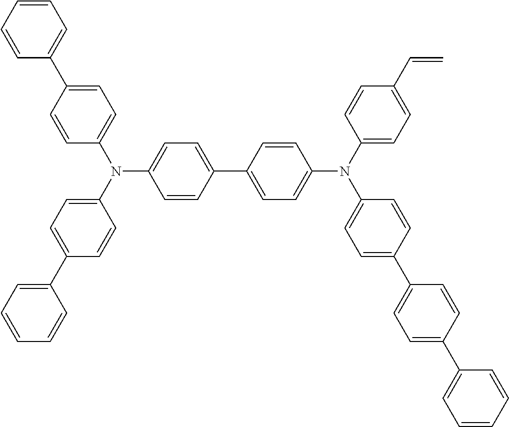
C1(C2=CC=C(N(C3=CC=C(C4=CC=CC=C4)C=C3)C3=CC=C(C4=CC=C(N(C5=CC=C(C=C)C=C5)C5=CC=C(C6=CC=C(C7=CC=CC=C7)C=C6)C=C5)C=C4)C=C3)C=C2)=CC=CC=C1
